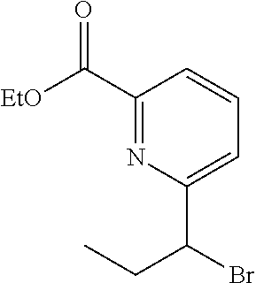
C1(C([EtO])=O)=NC(C(CC)Br)=CC=C1
